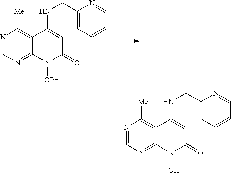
N1=CN=C2C(=C1[Me])C(NCC1=CC=CC=N1)=CC(=O)N2[OBn].N1=CN=C2C(=C1[Me])C(NCC1=CC=CC=N1)=CC(=O)N2O
